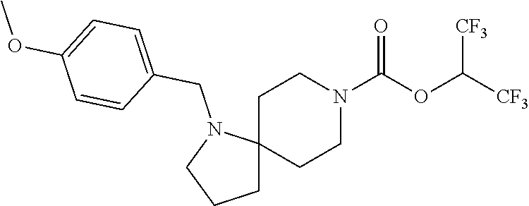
C1CN(C(OC([CF3])[CF3])=O)CCC12CCCN2CC1=CC=C(OC)C=C1
